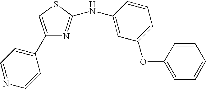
C1(C2=CC=NC=C2)=CSC(NC2=CC(OC3=CC=CC=C3)=CC=C2)=N1
